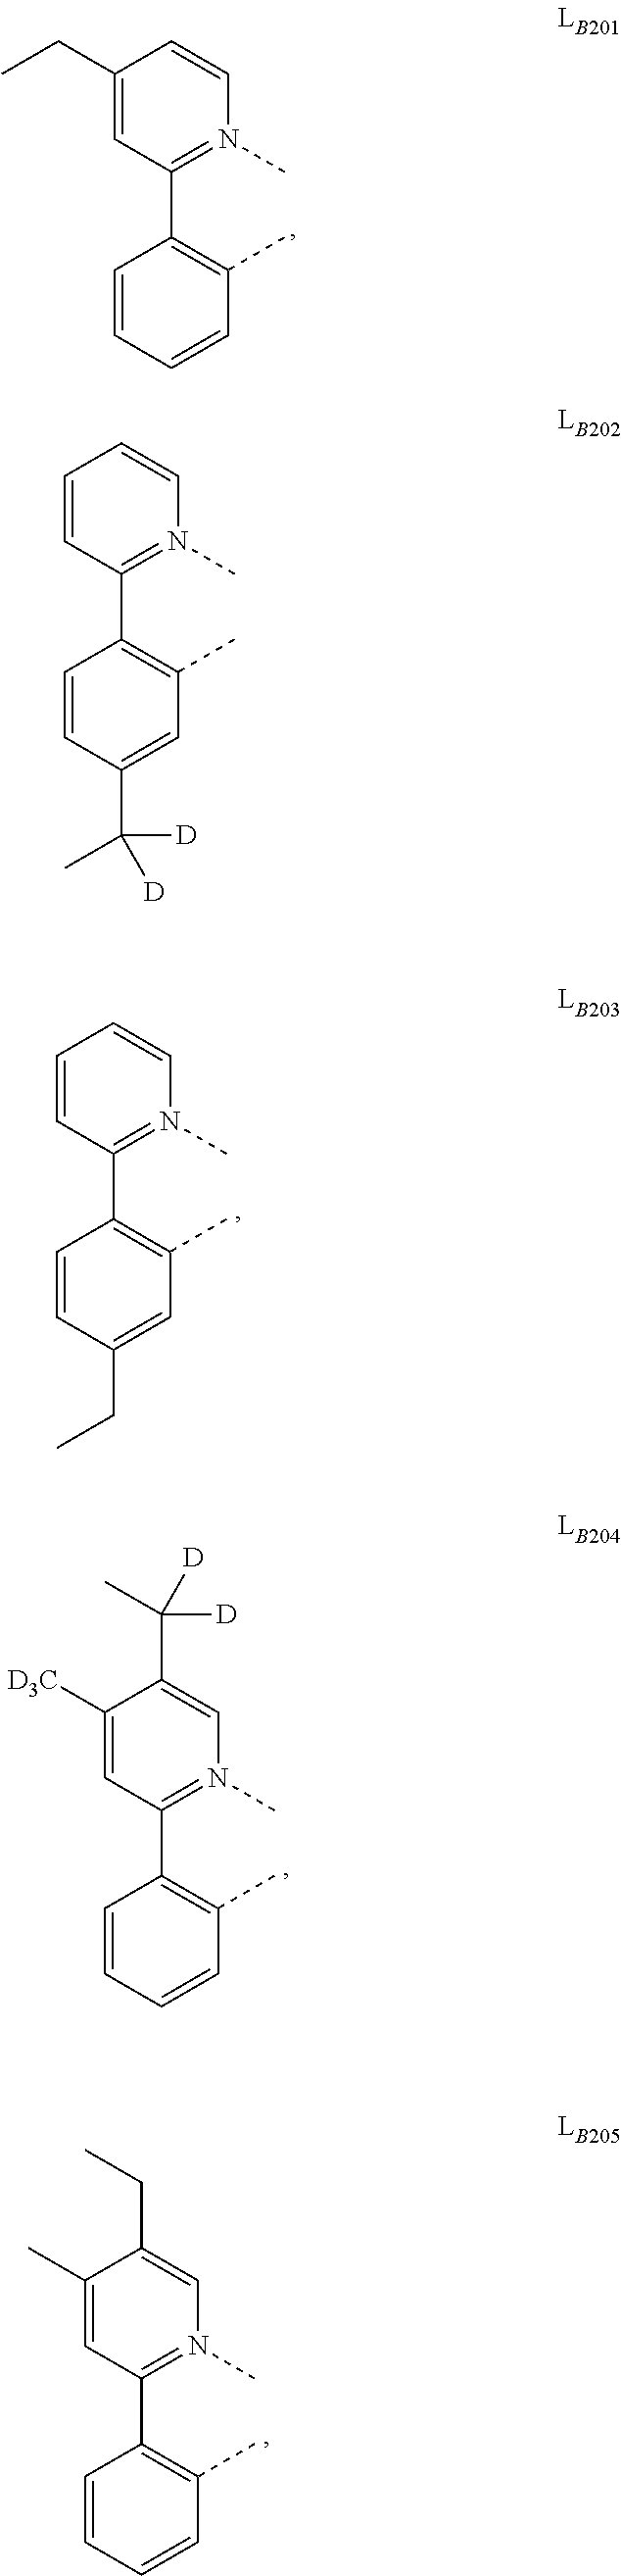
C1(C2=N(C)C=CC=C2)=C(C)C=C(C([D])(C)[D])C=C1.C1=CC(C2=C(C)C=C(CC)C=C2)=N(C)C=C1.C1([D3C])=CC(C2=C(C)C=CC=C2)=N(C)C=C1C(C)([D])[D].C1(C)=CC(C2=C(C)C=CC=C2)=N(C)C=C1CC.C1(C2=N(C)C=CC(CC)=C2)=C(C)C=CC=C1
